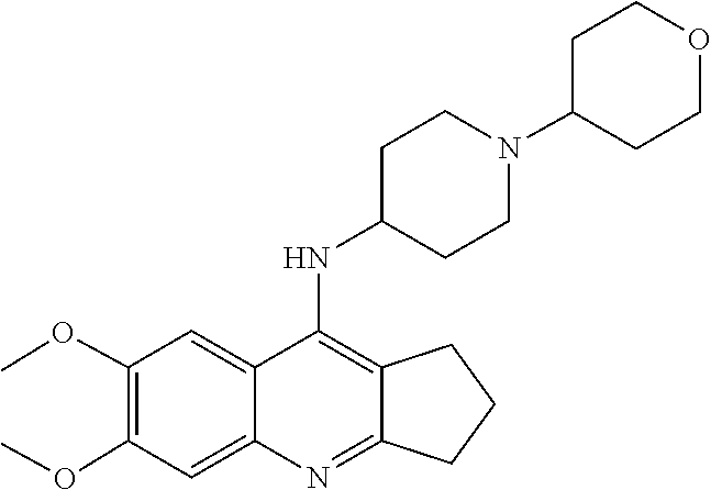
C1C2=NC3=CC(OC)=C(OC)C=C3C(NC3CCN(C4CCOCC4)CC3)=C2CC1
